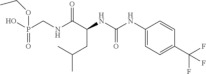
C(C)(CC(NC(=O)NC1=CC=C(C(F)(F)F)C=C1)C(NCP(O)(=O)OCC)=O)C
